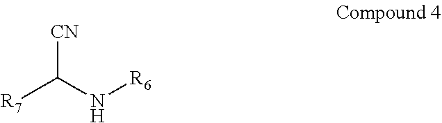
[CN]C(N[R6])[R7]
